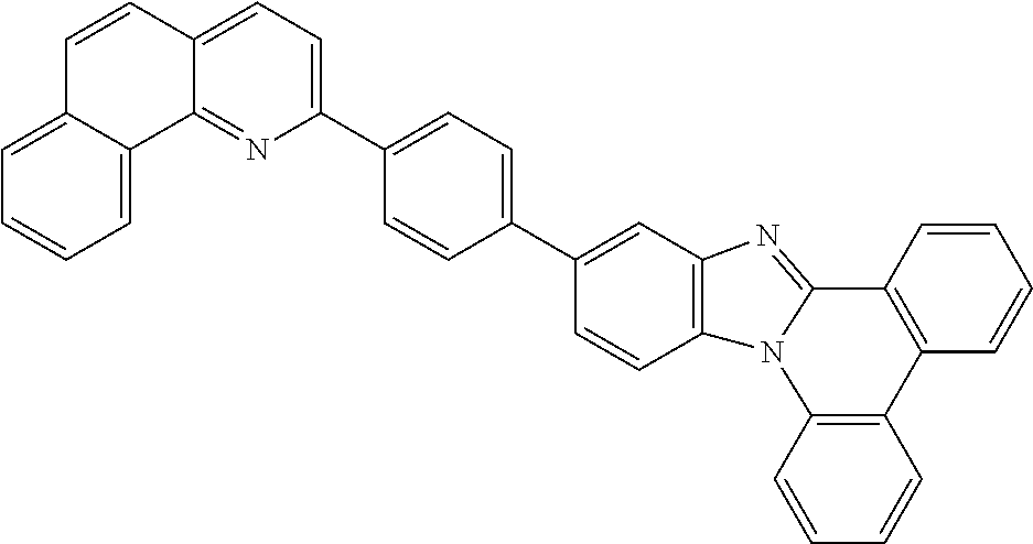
C1=CC2=C(C=C1)N1C(=NC3=C1C=CC(C1=CC=C(C4=CC=C5C(=N4)C4=CC=CC=C4C=C5)C=C1)=C3)C1=C2C=CC=C1
